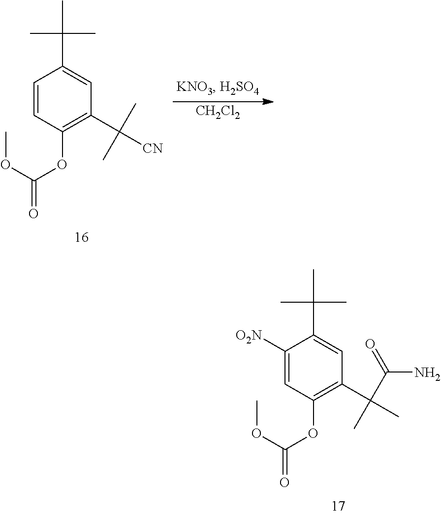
C1([O2N])=CC(OC(OC)=O)=C(C(C(=O)N)(C)C)C=C1C(C)(C)C.C1=CC(OC(OC)=O)=C(C([CN])(C)C)C=C1C(C)(C)C.[CH2Cl2]
